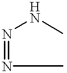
N(=NC)NC
